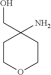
C1COCCC1(CO)N
